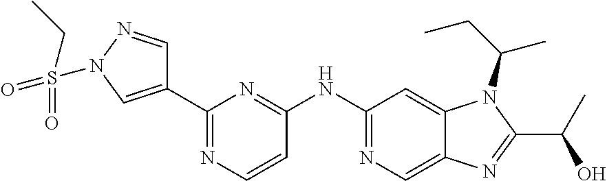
C1(NC2=NC(C3=CN(S(=O)(=O)CC)N=C3)=NC=C2)=NC=C2C(=C1)N(C(CC)C)C(C(C)O)=N2
